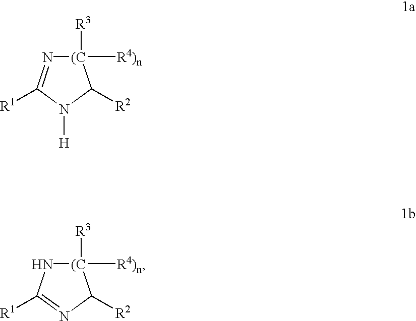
N1([H])C([R2])[(C]([R4)n])([R3])N=C1[R1].N1=C([R1])N[(C]([R4)n])([R3])C1[R2]
